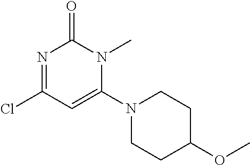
N1=C(Cl)C=C(N2CCC(OC)CC2)N(C)C1=O
